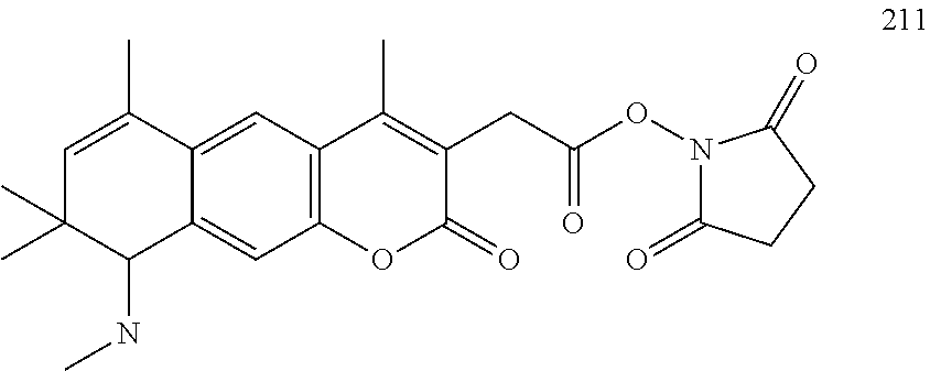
C12=C(C=C3C(=C1)C(NC)C(C)(C)C=C3C)C(C)=C(CC(=O)ON1C(=O)CCC1=O)C(=O)O2
